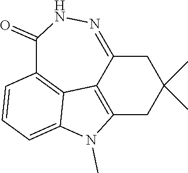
C12=NNC(=O)C3=C4C1=C(CC(C)(C)C2)N(C)C4=CC=C3
